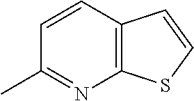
C12=C(C=CC(C)=N1)C=CS2
